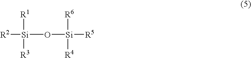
[R2][Si](O[Si]([R6])([R4])[R5])([R1])[R3]
